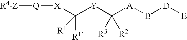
[R4-Z][Q][X]C([Y]C([A]B[D][E])([R3])[R2])([R1])[R1]
